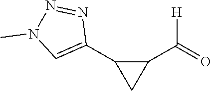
C1(C(=O)[H])C(C2=CN(C)N=N2)C1
